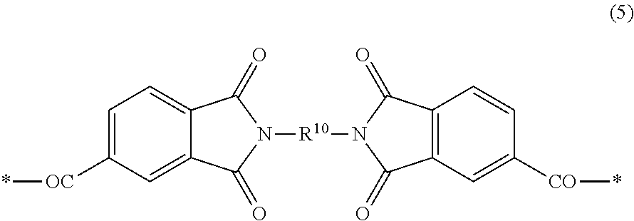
C1=C([OC]*)C=C2C(=C1)C(=O)N([R10]N1C(=O)C3=C(C=CC([CO]*)=C3)C1=O)C2=O
